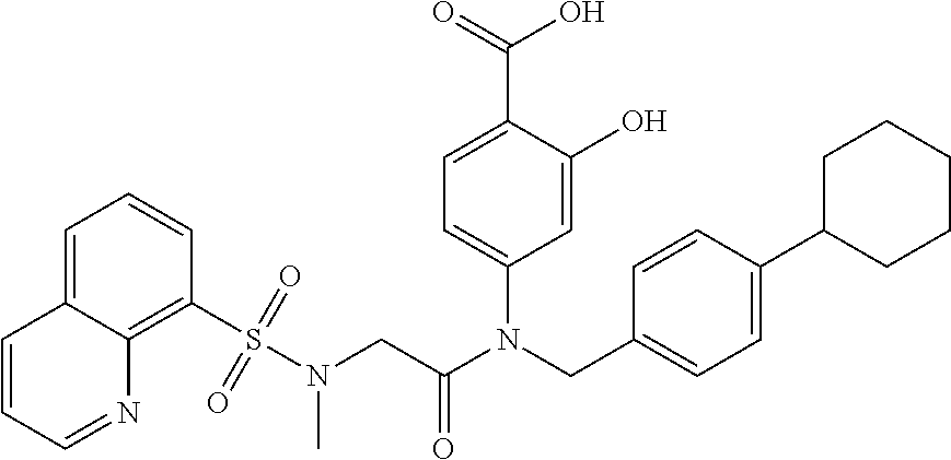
C1=C(O)C(C(=O)O)=CC=C1N(CC1=CC=C(C2CCCCC2)C=C1)C(CN(S(C1=C2C(=CC=C1)C=CC=N2)(=O)=O)C)=O
